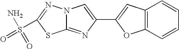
N12C(=NC(C3=CC4=C(O3)C=CC=C4)=C1)SC(S(=O)(N)=O)=N2
